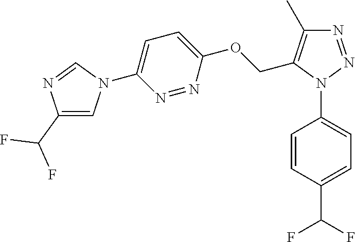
C1=CC(N2N=NC(C)=C2COC2=CC=C(N3C=C(C(F)F)N=C3)N=N2)=CC=C1C(F)F
